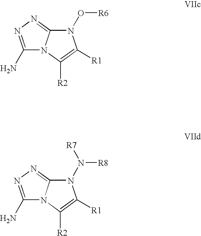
N1(O[R6])C2=NN=C(N)N2C([R2])=C1[R1].N1(N([R8])[R7])C2=NN=C(N)N2C([R2])=C1[R1]
